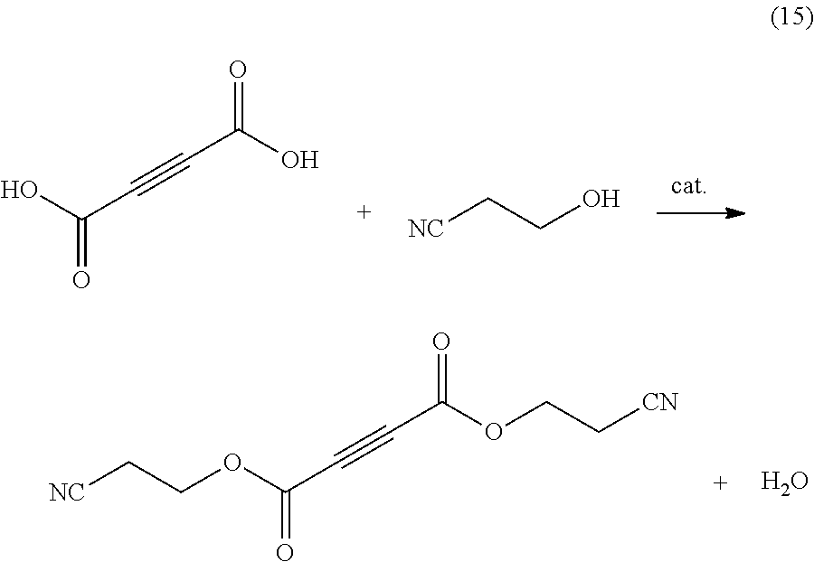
C(C#CC(OCC[CN])=O)(OCC[NC])=O.O.C(C#CC(O)=O)(O)=O.C(O)C[NC]
